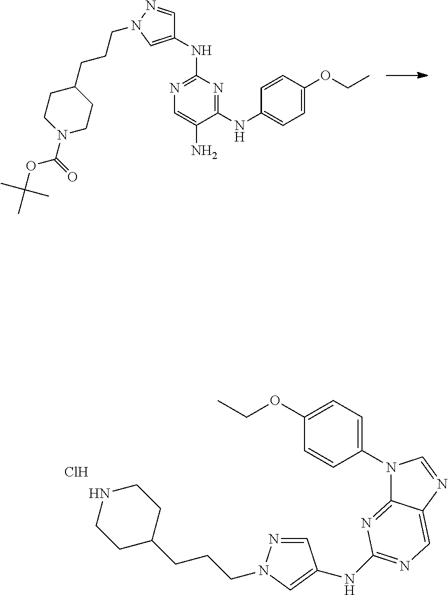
C1(NC2=NC=C(N)C(NC3=CC=C(OCC)C=C3)=N2)=CN(CCCC2CCN(C(=O)OC(C)(C)C)CC2)N=C1.N1(C2=CC=C(OCC)C=C2)C2=NC(NC3=CN(CCCC4CCNCC4)N=C3)=NC=C2N=C1.Cl
